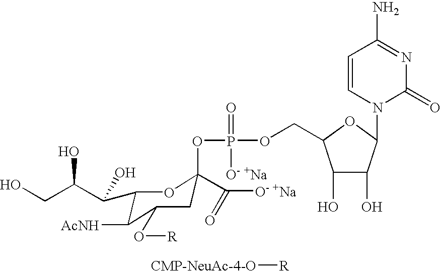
[CMP-NeuAc-4-O][R].C(C(C(O)C1C([AcNH])C(O[R])CC(OP(=O)(OCC2C(O)C(O)C(N3C(=O)N=C(N)C=C3)O2)[O- +Na])(C([O- +Na])=O)O1)O)O
